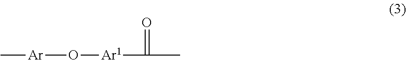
O([Ar1]C(=O)C)[Ar]C
